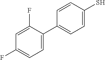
C1=C(F)C(C2=CC=C(S)C=C2)=CC=C1F
